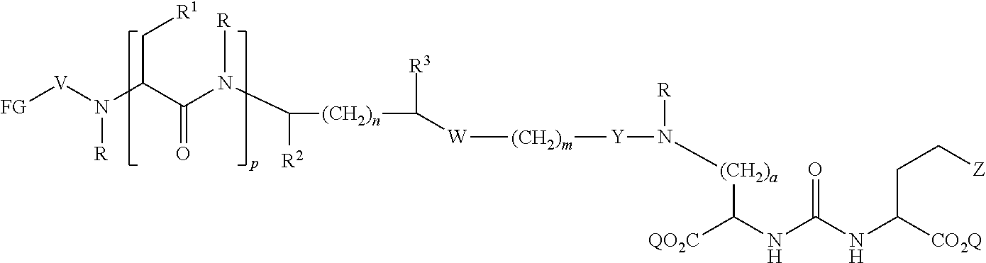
[(CH2)n](C([R3])[W][(CH2)m][Y]N([R])[(CH2)a]C([QO2C])NC(NC([CO2Q])CC[Z])=O)C([R2])N(C(C(C[R1])N([V][FG])[R])=O)[R]
